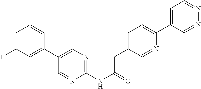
C1=C(F)C=C(C2=CN=C(NC(=O)CC3=CC=C(C4=CC=NN=C4)N=C3)N=C2)C=C1
